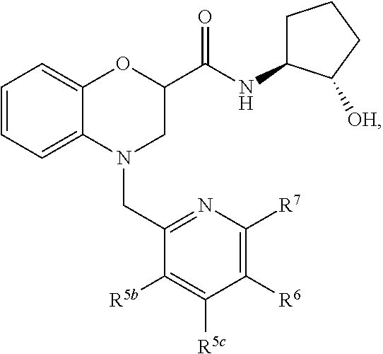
C1=CC=C2C(=C1)OC(C(NC1CCCC1[OH])=O)CN2CC1=NC([R7])=C([R6])C([R5c])=C1[R5b]
